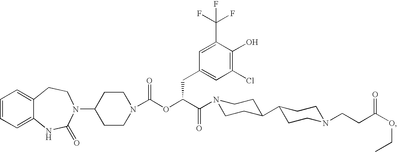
C1=CC=C2C(=C1)CCN(C1CCN(C(OC(C(=O)N3CCC(C4CCN(CCC(OCC)=O)CC4)CC3)CC3=CC(Cl)=C(O)C(C(F)(F)F)=C3)=O)CC1)C(=O)N2
